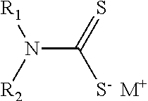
N(C(=S)[S-])([R2])[R1].[M+]
